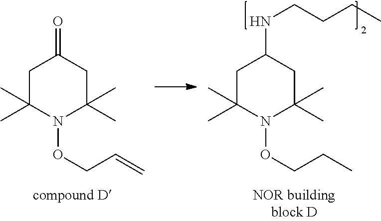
C1C(C)(C)N(OCCC)C(C)(C)CC1NCCCC.C1C(C)(C)N(OCC=C)C(C)(C)CC1=O
